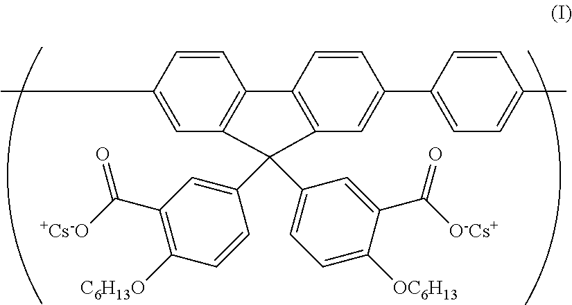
C1=CC(C)=CC2=C1C1=C(C=C(C3=CC=C(C)C=C3)C=C1)C2(C1=CC(C([+Cs-O])=O)=C([C6H13O])C=C1)C1=CC=C([OC6H13])C(C([O-Cs+])=O)=C1
